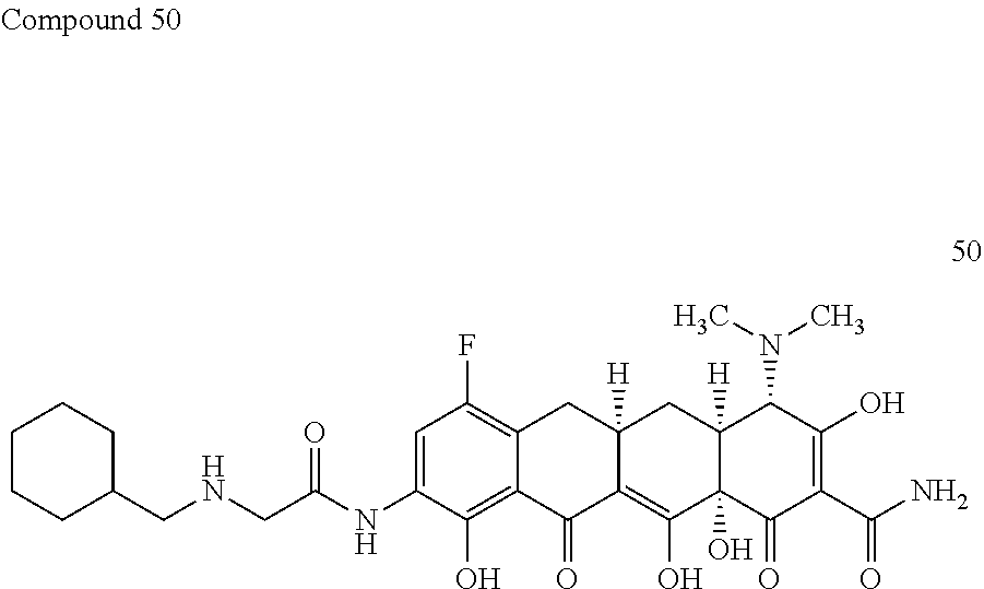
C1=C(NC(CNCC2CCCCC2)=O)C(O)=C2C(=C1F)CC1([H])C(=C(O)C3(O)C([H])(C1)C(N(C)C)C(O)=C(C(N)=O)C3=O)C2=O
